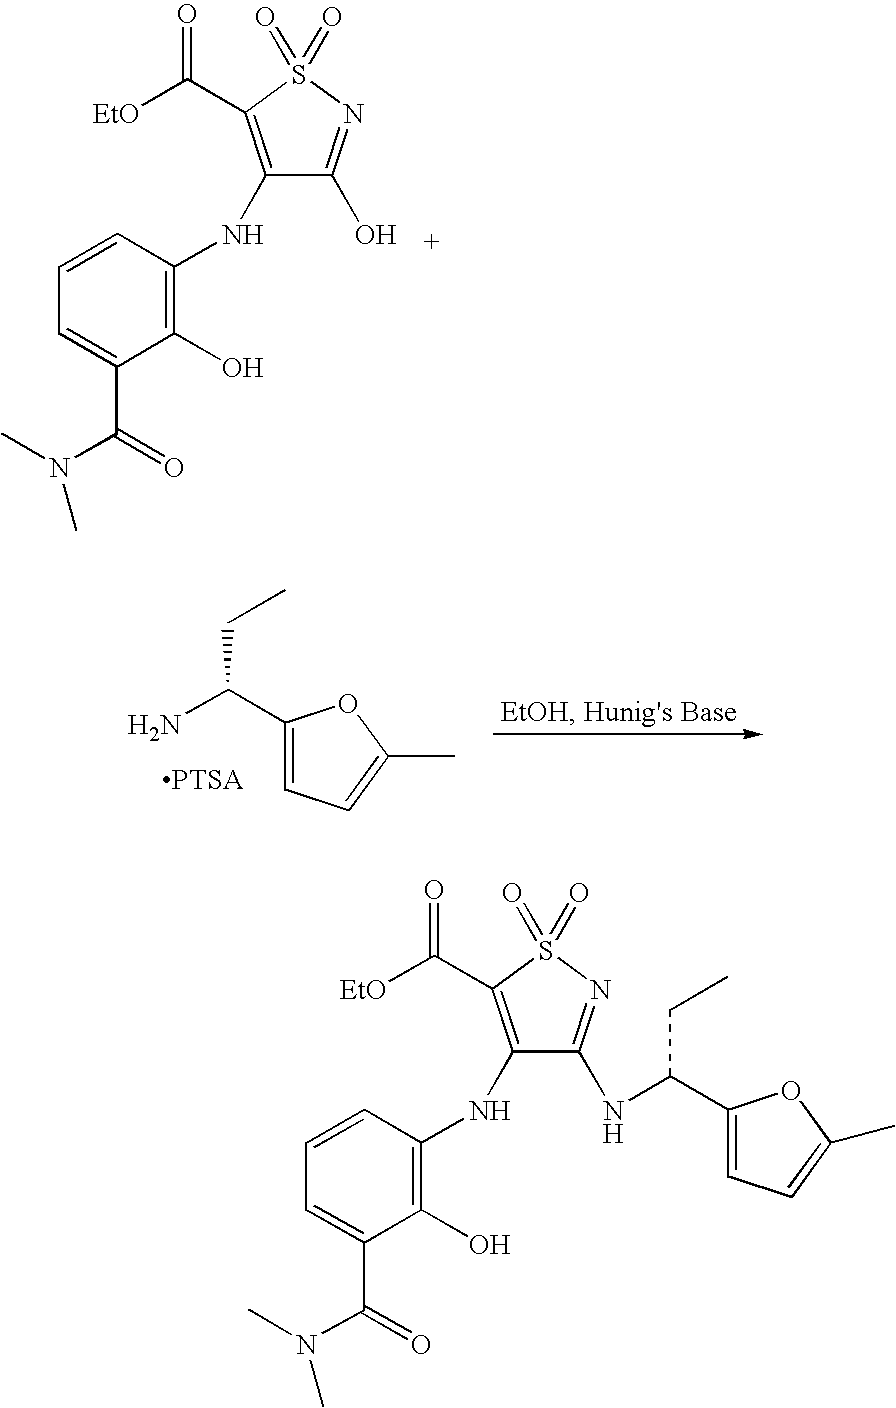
C1(NC2=C(O)C(C(=O)N(C)C)=CC=C2)=C(C([EtO])=O)S(=O)(=O)N=C1O.C1(C(N)CC)=CC=C(C)O1.C1(NC2=C(O)C(C(=O)N(C)C)=CC=C2)=C(C([EtO])=O)S(=O)(=O)N=C1NC(C1=CC=C(C)O1)CC
